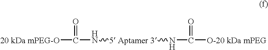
[20 kDa mPEG-O]C(=O)N[5 Aptamer 3]NC(=O)[O-20 kDa mPEG]
